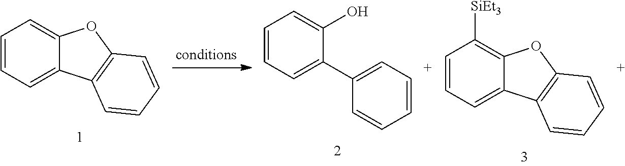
C1=CC=C2C(=C1)OC1=C2C=CC=C1.C1=CC=C(C2=CC=CC=C2)C(O)=C1.C1=CC=C2C(=C1[SiEt3])OC1=C2C=CC=C1
